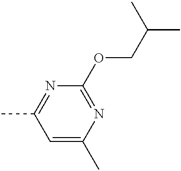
C1=C(C)N=C(OCC(C)C)N=C1C
